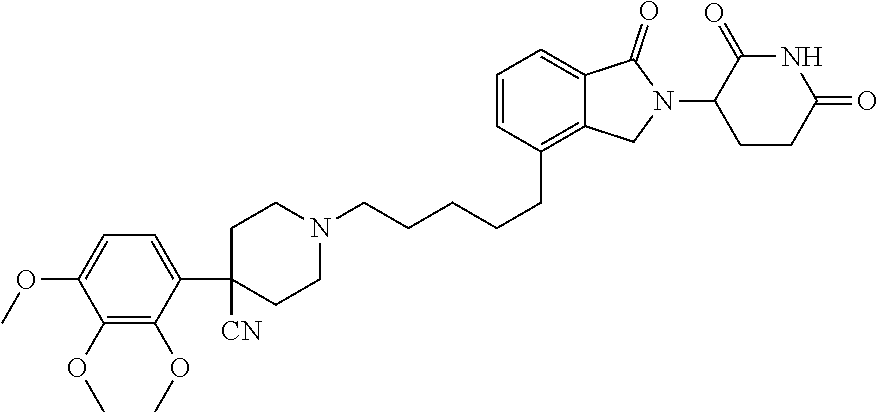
C1=CC(CCCCCN2CCC(C3=CC=C(OC)C(OC)=C3OC)([CN])CC2)=C2C(=C1)C(=O)N(C1C(=O)NC(=O)CC1)C2
